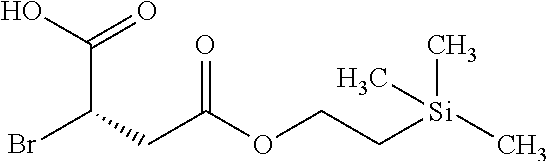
OC(C(CC(OCC[Si](C)(C)C)=O)Br)=O
